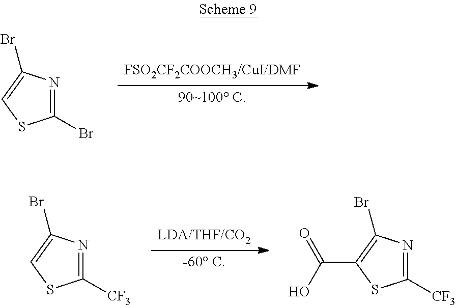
[FSO2CF2COOCH3/CuI/DMF].[90~100 C].C1(Br)=NC(Br)=CS1.[LDA/THF/CO2].[-60 C].C1([CF3])=NC(Br)=CS1.C1([CF3])=NC(Br)=C(C(=O)O)S1
